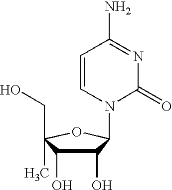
C1(O)C(O)C(C)(CO)OC1N1C=CC(N)=NC1=O
